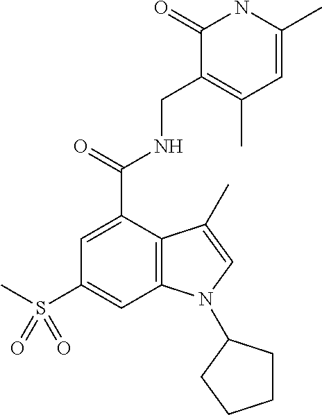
C1=C(C(NCC2=C(C)C=C(C)NC2=O)=O)C2=C(C=C1S(C)(=O)=O)N(C1CCCC1)C=C2C
